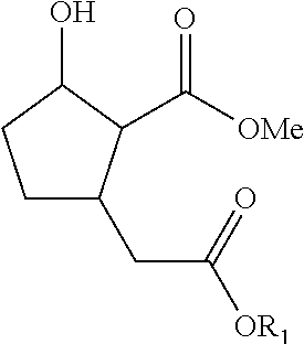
C1CC(O)C(C([OMe])=O)C1CC([OR1])=O
